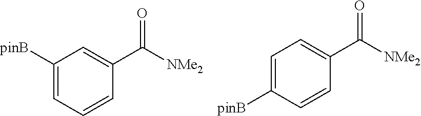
C1([pinB])=CC=CC(C([NMe2])=O)=C1.C1=C([pinB])C=CC(C([NMe2])=O)=C1
